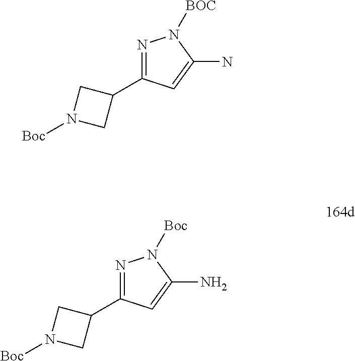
N1=C(C2CN([Boc])C2)C=C(N)N1[BOC].N1=C(C2CN([Boc])C2)C=C(N)N1[Boc]
